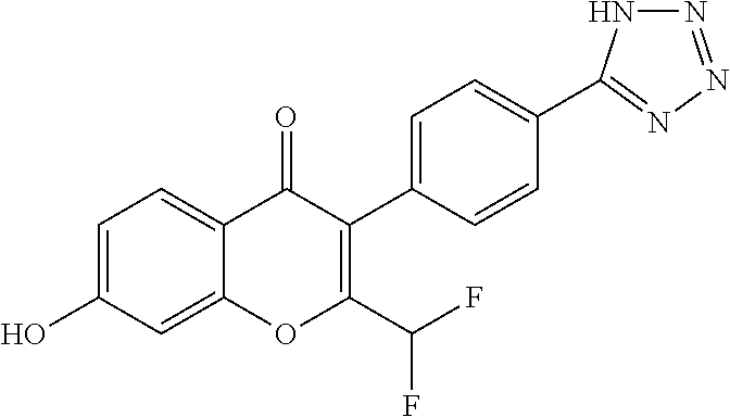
C1=C(O)C=C2C(=C1)C(=O)C(C1=CC=C(C3=NN=NN3)C=C1)=C(C(F)F)O2
